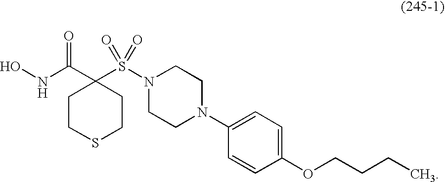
ONC(C1(S(N2CCN(C3=CC=C(OCCCC)C=C3)CC2)(=O)=O)CCSCC1)=O
